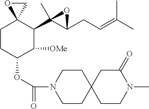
C1CC(OC(=O)N2CCC3(CC2)CC(=O)N(C)CC3)C([OMe])C(C2(C)C(CC=C(C)C)O2)C12OC2
